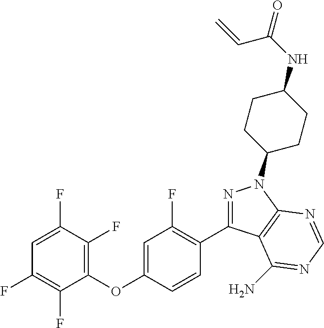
C1(OC2=CC(F)=C(C3=NN(C4CCC(NC(C=C)=O)CC4)C4=C3C(N)=NC=N4)C=C2)=C(F)C(F)=CC(F)=C1F
